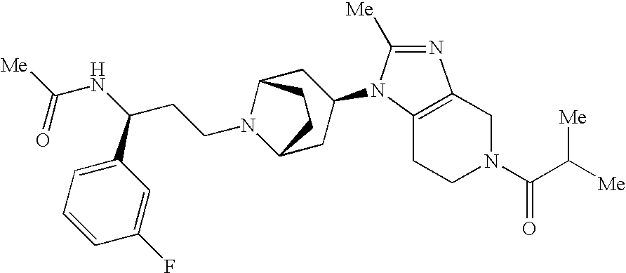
C1CN(C(=O)C([Me])[Me])CC2=C1N(C1CC3N(CCC(NC([Me])=O)C4=CC=CC(F)=C4)C(C1)CC3)C([Me])=N2
